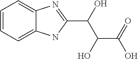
C1=CC=C2C(=C1)N=C(C(O)C(O)C(=O)O)N2
